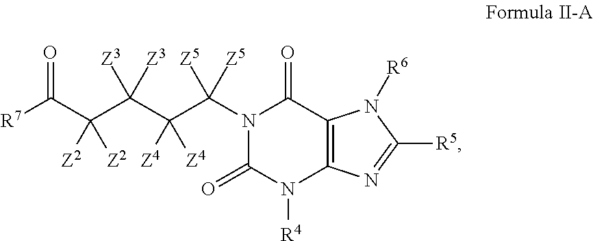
N1(C(C(C(C(C([R7])=O)([Z2])[Z2])([Z3])[Z3])([Z4])[Z4])([Z5])[Z5])C(=O)N([R4])C2=C(C1=O)N([R6])C([R5])=N2
